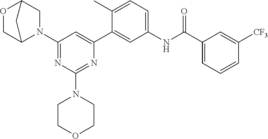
O1CC2N(C3=NC(N4CCOCC4)=NC(C4=CC(NC(C5=CC=CC([CF3])=C5)=O)=CC=C4C)=C3)CC1C2
